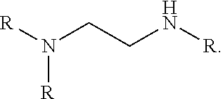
[R]N(CCN[R])[R]
